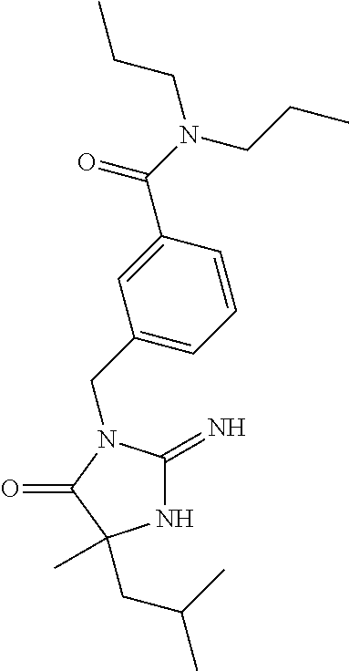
N1C(=N)N(CC2=CC=CC(C(N(CCC)CCC)=O)=C2)C(=O)C1(C)CC(C)C
